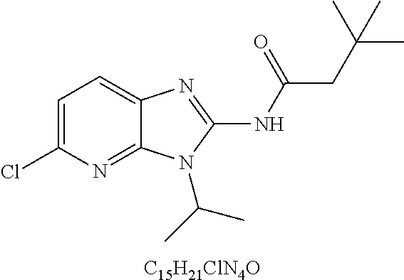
[C15H21ClN4O].C1=C(Cl)N=C2C(=C1)N=C(NC(CC(C)(C)C)=O)N2C(C)C
